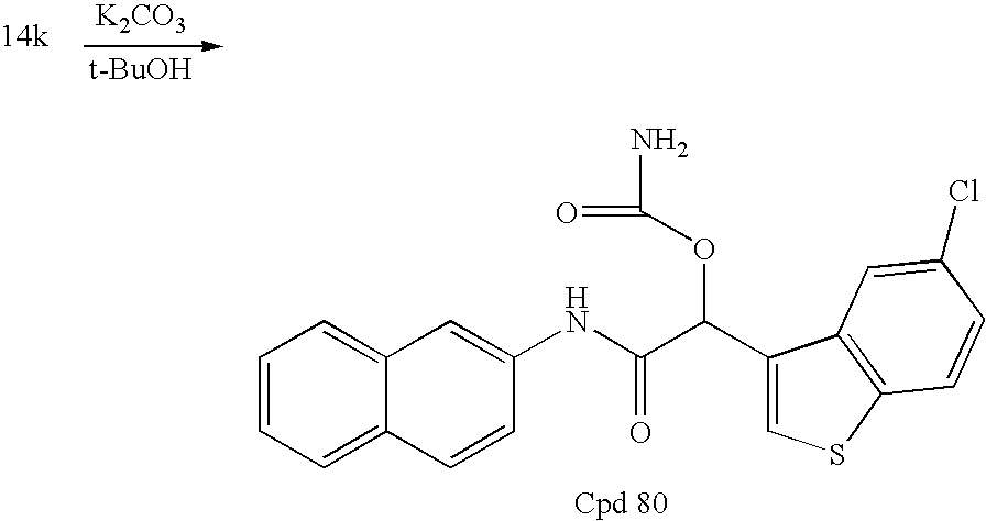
C1=CC=C2C(=C1)C=C(NC(C(C1=CSC3=C1C=C(Cl)C=C3)OC(=O)N)=O)C=C2.[K2CO3].[t-BuOH]
